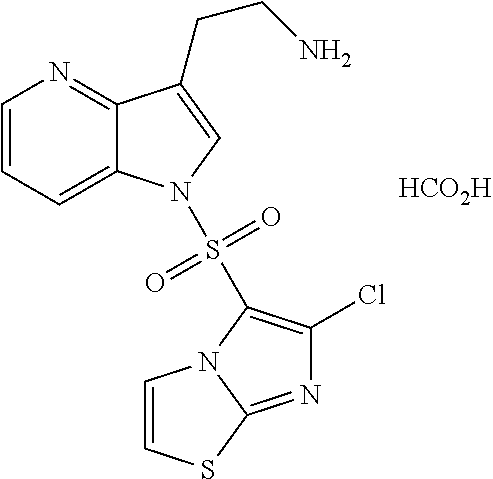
C1=CC=C2C(=N1)C(CCN)=CN2S(=O)(=O)C1=C(Cl)N=C2N1C=CS2.[HCO2H]
